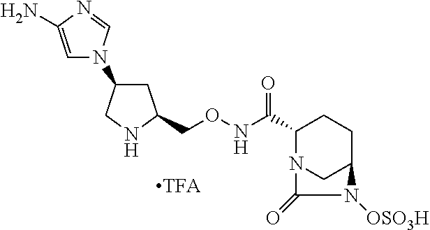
C1C(CONC(C2N3CC(CC2)N([OSO3H])C3=O)=O)NCC1N1C=C(N)N=C1
